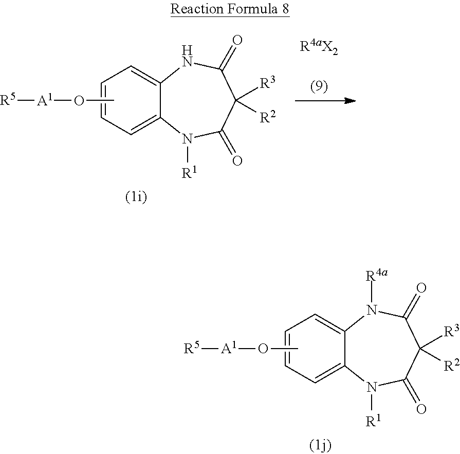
C1=CC=C2C(=C1)NC(=O)C([R3])([R2])C(=O)N2[R1].CO[A1][R5].C1=CC=C2C(=C1)N([R4a])C(=O)C([R3])([R2])C(=O)N2[R1].CO[A1][R5]
